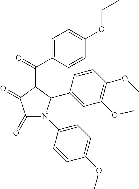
C1(=O)C(=O)N(C2=CC=C(OC)C=C2)C(C2=CC(OC)=C(OC)C=C2)C1C(C1=CC=C(OCC)C=C1)=O
